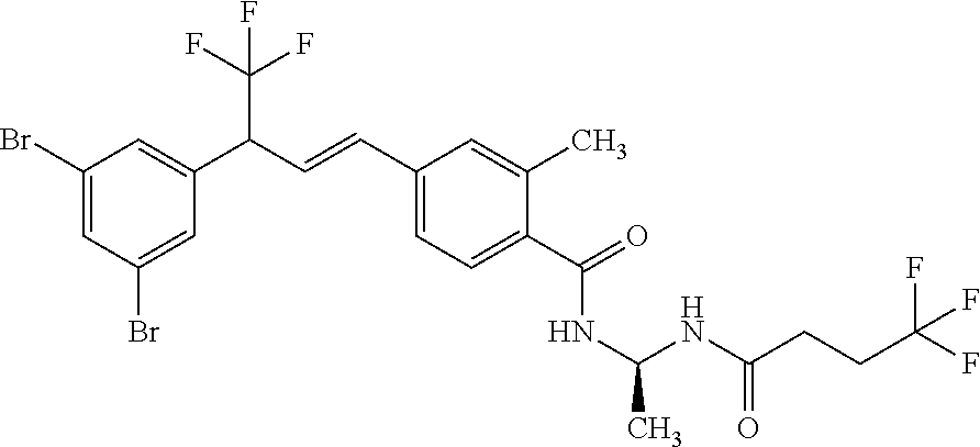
C1(Br)=CC(Br)=CC(C(C=CC2=CC=C(C(=O)NC(C)NC(CCC(F)(F)F)=O)C(C)=C2)C(F)(F)F)=C1
